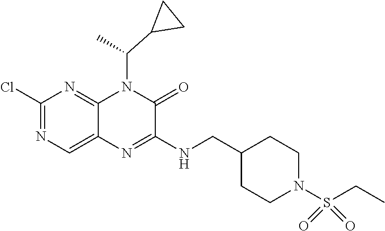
C1(Cl)=NC=C2C(=N1)N(C(C)C1CC1)C(=O)C(NCC1CCN(S(CC)(=O)=O)CC1)=N2
